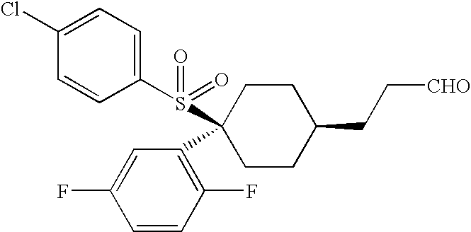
C1(Cl)=CC=C(S(=O)(=O)C2(C3=C(F)C=CC(F)=C3)CCC(CC[CHO])CC2)C=C1
